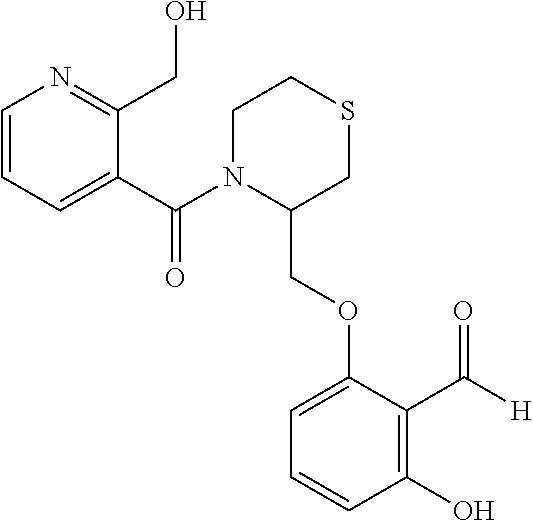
C1=CC=C(C(N2C(COC3=CC=CC(O)=C3C([H])=O)CSCC2)=O)C(CO)=N1
